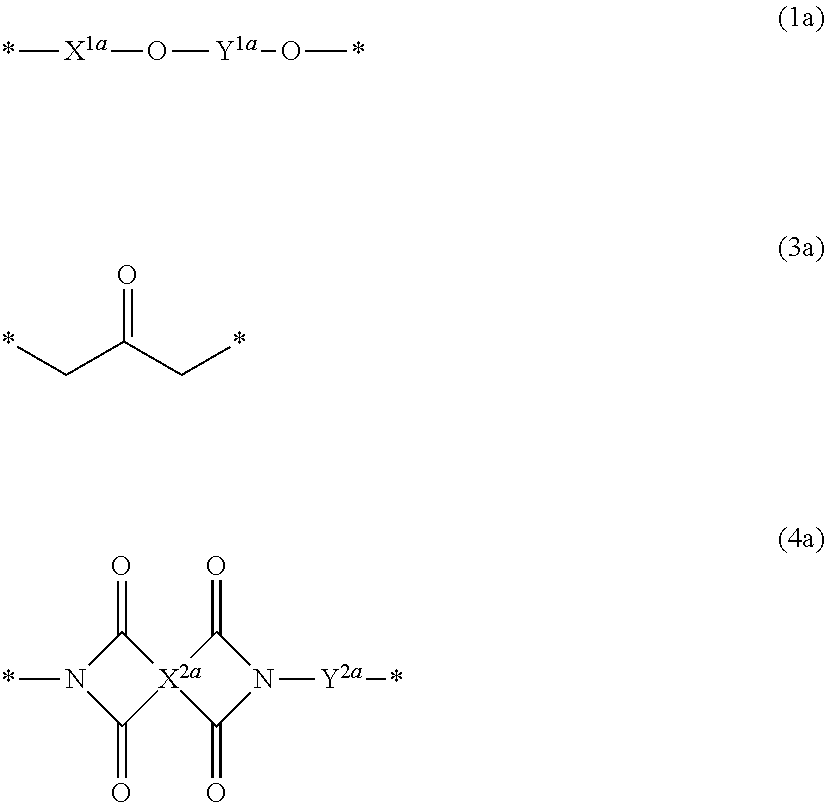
*[X1a]O[Y1a]O*.*CC(C*)=O.*N1C(=O)[X2a]2(C1=O)C(=O)N([Y2a]*)C2=O
